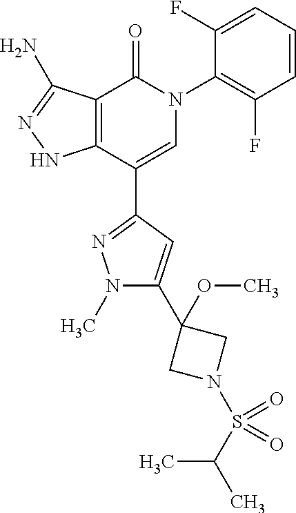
C12=C(C(C3=NN(C)C(C4(OC)CN(S(=O)(C(C)C)=O)C4)=C3)=CN(C3=C(F)C=CC=C3F)C1=O)NN=C2N
